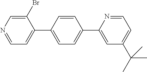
C1=NC=C(Br)C(C2=CC=C(C3=CC(C(C)(C)C)=CC=N3)C=C2)=C1
